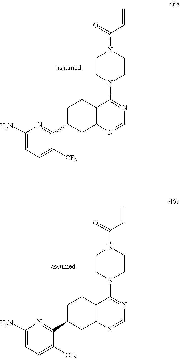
C1=NC2=C(C(N3CCN(C(C=C)=O)CC3)=N1)CCC(C1=NC(N)=CC=C1[CF3])C2.C1=NC2=C(CCC(C3=NC(N)=CC=C3[CF3])C2)C(N2CCN(C(C=C)=O)CC2)=N1
